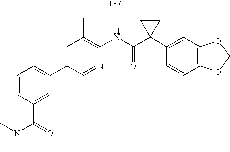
C1(C2=CC=CC(C(=O)N(C)C)=C2)=CC(C)=C(NC(C2(C3=CC4=C(C=C3)OCO4)CC2)=O)N=C1
